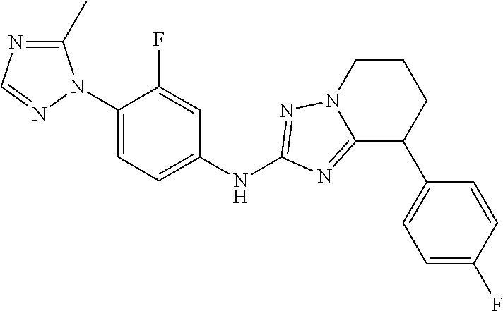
C1(C)=NC=NN1C1=CC=C(NC2=NN3C(=N2)C(C2=CC=C(F)C=C2)CCC3)C=C1F
